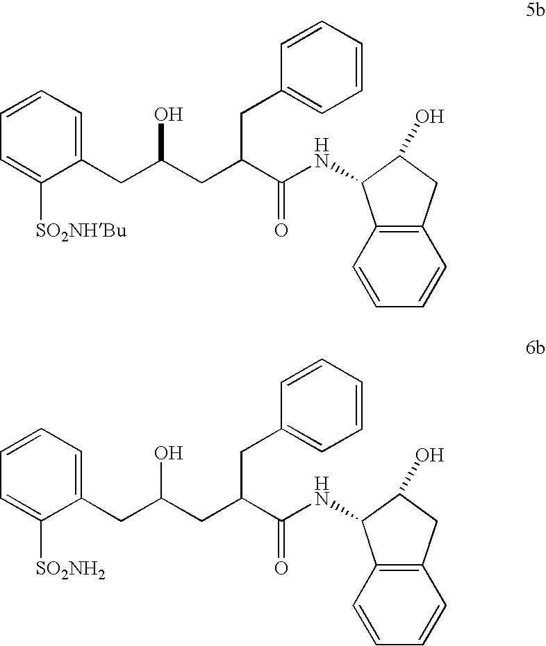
C1([SO2NHBu])=CC=CC=C1CC(CC(C(NC1C2=C(C=CC=C2)CC1O)=O)CC1=CC=CC=C1)O.C1([SO2NH2])=CC=CC=C1CC(CC(C(NC1C2=C(C=CC=C2)CC1O)=O)CC1=CC=CC=C1)O
